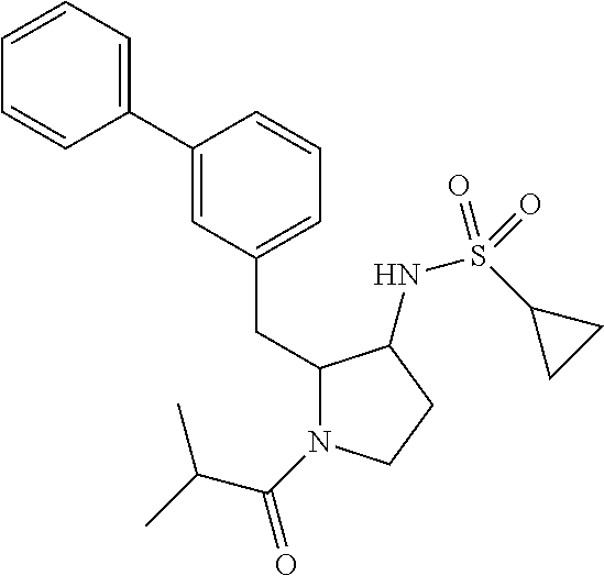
C1=CC=C(C2=CC(CC3N(C(=O)C(C)C)CCC3NS(C3CC3)(=O)=O)=CC=C2)C=C1
